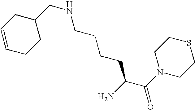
C1C=CCCC1CNCCCCC(C(N1CCSCC1)=O)N
